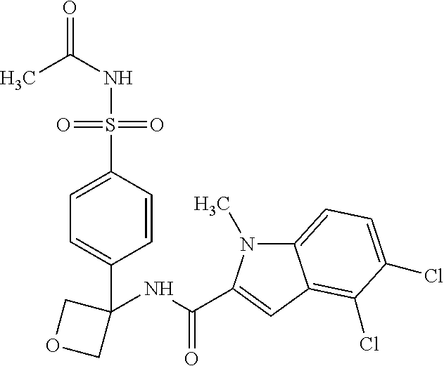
CC(NS(C1=CC=C(C2(NC(=O)C3=CC4=C(Cl)C(Cl)=CC=C4N3C)COC2)C=C1)(=O)=O)=O
